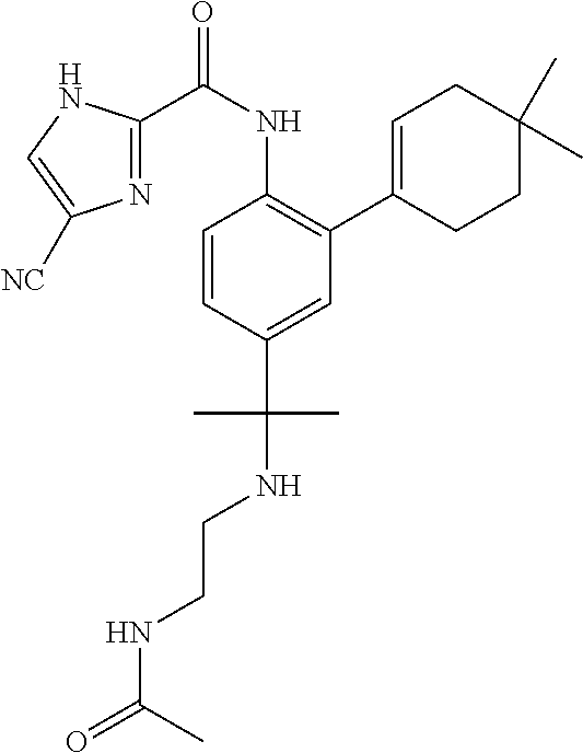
C1=CC(C(NCCNC(C)=O)(C)C)=CC(C2=CCC(C)(C)CC2)=C1NC(C1=NC([NC])=CN1)=O
